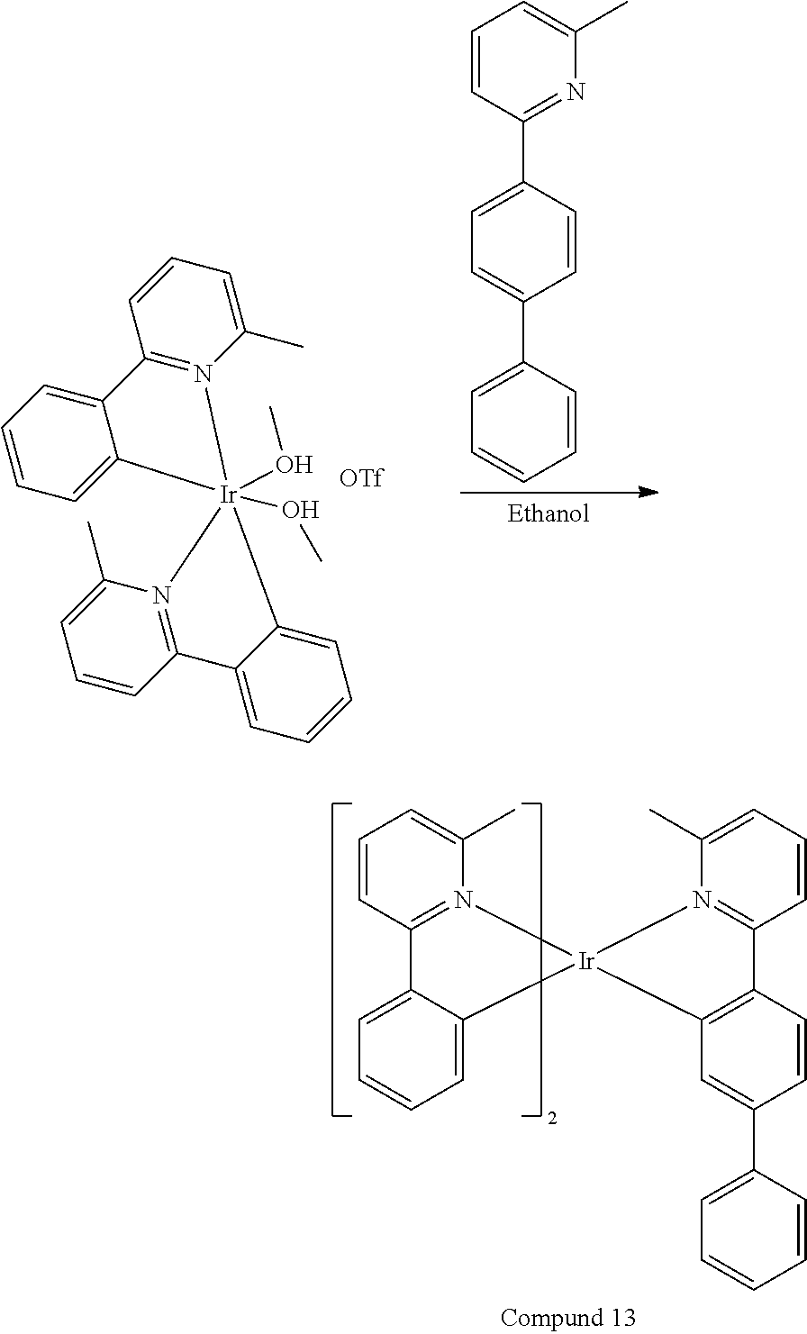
C1=CC2=N(C(C)=C1)[Ir]1(C3=CC=CC=C23)N2=C(C=CC=C2C)C2=C1C=C(C1=CC=CC=C1)C=C2.C1=CC(C2=CC=C(C3=CC=CC=C3)C=C2)=NC(C)=C1.C12=CC=CC=C1[Ir]1(OC)(OC)(N3=C2C=CC=C3C)C2=CC=CC=C2C2=N1C(C)=CC=C2
